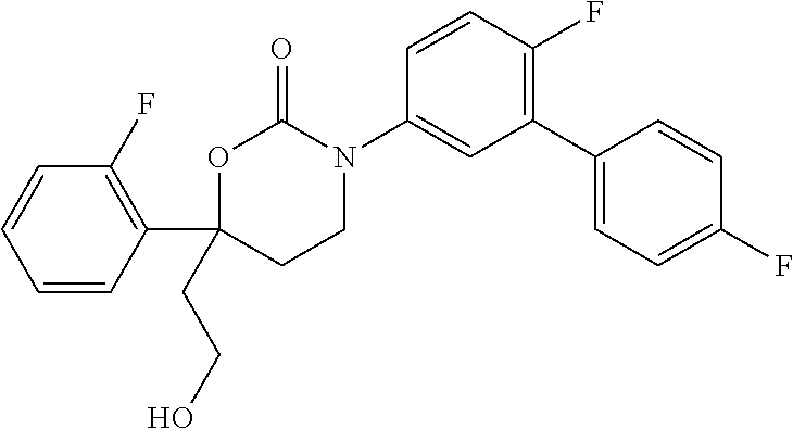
C1=CC(C2(CCO)CCN(C3=CC(C4=CC=C(F)C=C4)=C(F)C=C3)C(=O)O2)=C(F)C=C1
